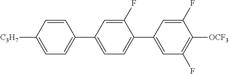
C1([C3H7])=CC=C(C2=CC=C(C3=CC(F)=C([OCF3])C(F)=C3)C(F)=C2)C=C1
